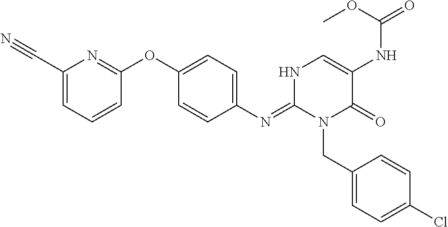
O(C1=CC=C(N=C2NC=C(NC(=O)OC)C(=O)N2CC2=CC=C(Cl)C=C2)C=C1)C1=NC(C#N)=CC=C1
